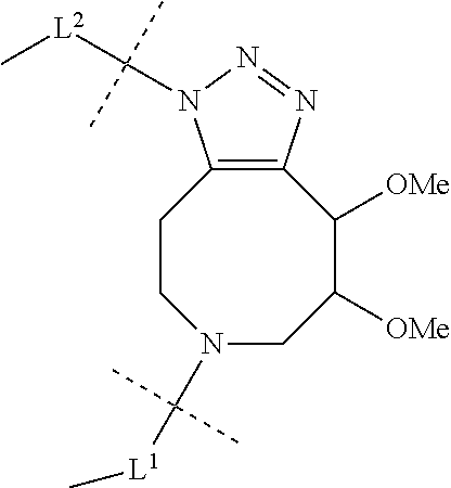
C1([OMe])C([OMe])CN(C([L1]C)(C)C)CCC2=C1N=NN2C([L2]C)(C)C
